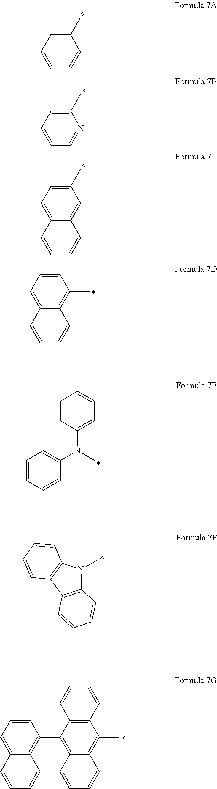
C1(C)=CC=CC=C1.C1(C)=CC=CC=N1.C1(C)=CC=C2C(=C1)C=CC=C2.C1=CC=C2C(=C1C)C=CC=C2.C1=CC(N(C2=CC=CC=C2)C)=CC=C1.C12=C(C3=C(N1C)C=CC=C3)C=CC=C2.C12=C(C(C3=C4C(=CC=C3)C=CC=C4)=C3C(=C1C)C=CC=C3)C=CC=C2
